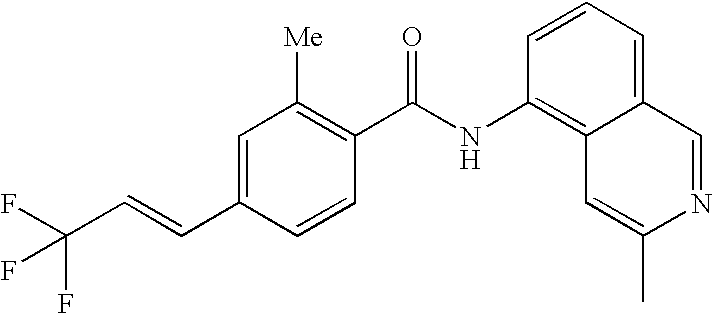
C(C1=CC([Me])=C(C(NC2=C3C(=CC=C2)C=NC(C)=C3)=O)C=C1)=CC(F)(F)F
